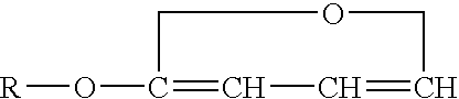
[R]OC1=CC=CCOC1
